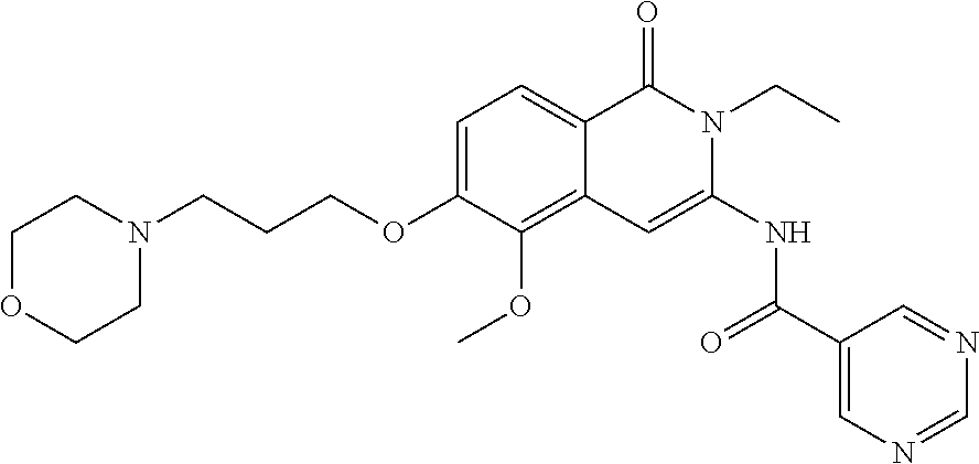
C1=C(OCCCN2CCOCC2)C(OC)=C2C(=C1)C(=O)N(CC)C(NC(=O)C1=CN=CN=C1)=C2
